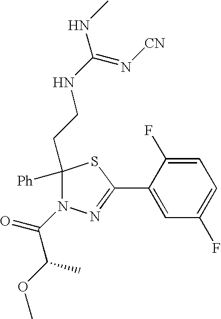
C1=C(F)C(C2=NN(C(C(OC)C)=O)C([Ph])(CCNC(NC)=N[CN])S2)=CC(F)=C1
